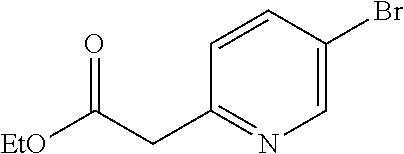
[EtO]C(CC1=NC=C(Br)C=C1)=O
